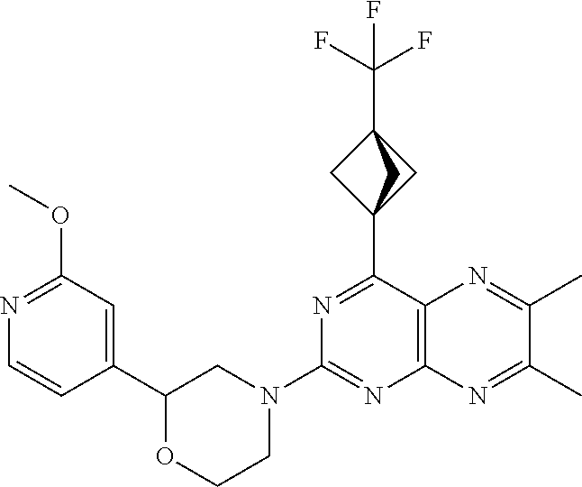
C12(C3=NC(N4CCOC(C5=CC(OC)=NC=C5)C4)=NC4=C3N=C(C)C(C)=N4)CC(C(F)(F)F)(C1)C2
